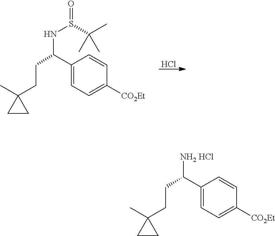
C1(C(CCC2(C)CC2)[NH2 HCl])=CC=C([CO2Et])C=C1.Cl.C1(C(CCC2(C)CC2)NS(C(C)(C)C)=O)=CC=C([CO2Et])C=C1
